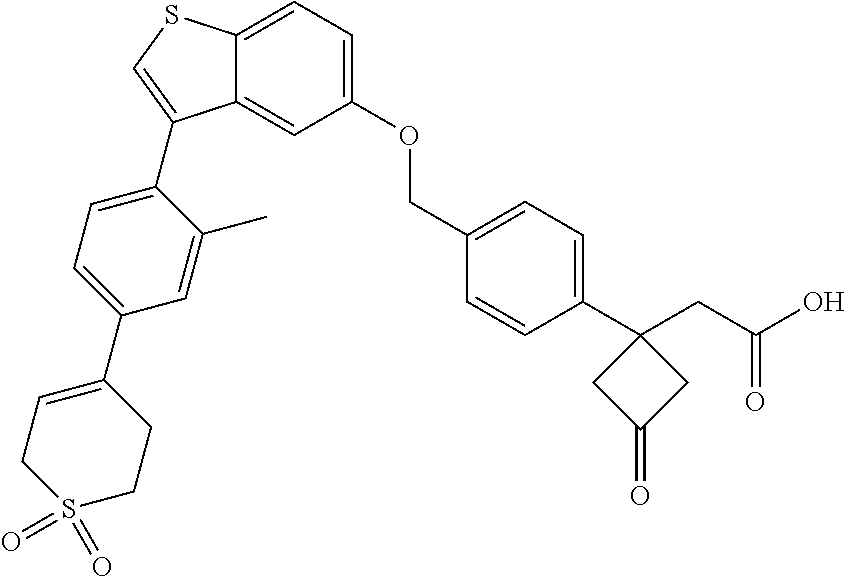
C12=CC=C(OCC3=CC=C(C4(CC(O)=O)CC(=O)C4)C=C3)C=C1C(C1=CC=C(C3=CCS(=O)(=O)CC3)C=C1C)=CS2
